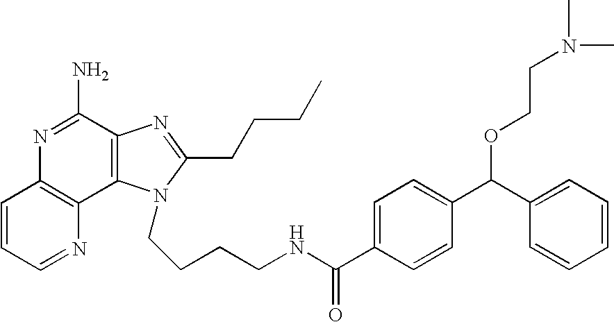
C1=CC=NC2=C1N=C(N)C1=C2N(CCCCNC(=O)C2=CC=C(C(C3=CC=CC=C3)OCCN(C)C)C=C2)C(CCCC)=N1
